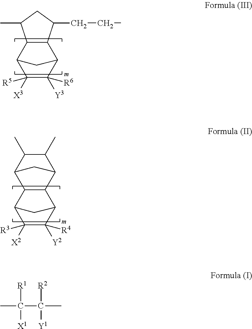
C1([X3])([R5])C([Y3])([R6])C2C3C(C1C2)C(C)CC3CCC.C1([X2])([R3])C([Y2])([R4])C2CC1C1C2C2C(C)C(C)C1C2.CC(C(C)([R2])[Y1])([R1])[X1]
